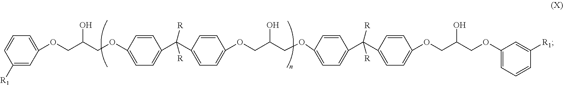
C1=CC(OCC(COC2=CC=CC([R1])=C2)O)=CC=C1C(C1=CC=C(OCC(COC2=CC=C(C(C3=CC=C(OCC(COC4=CC=CC([R1])=C4)O)C=C3)([R])[R])C=C2)O)C=C1)([R])[R]
